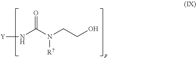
[Y]NC(N(CCO)[R7])=O
